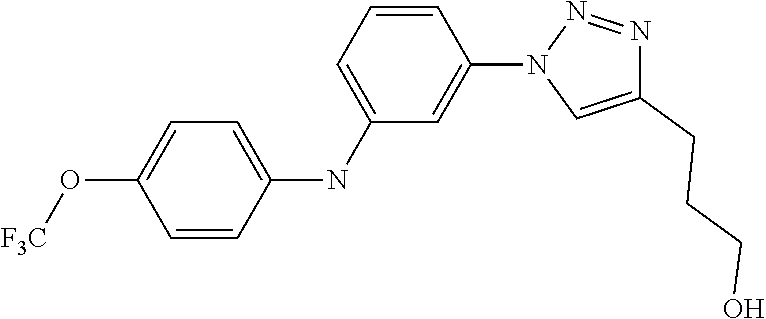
C1=CC(NC2=CC=CC(N3C=C(CCCO)N=N3)=C2)=CC=C1O[F3C]
